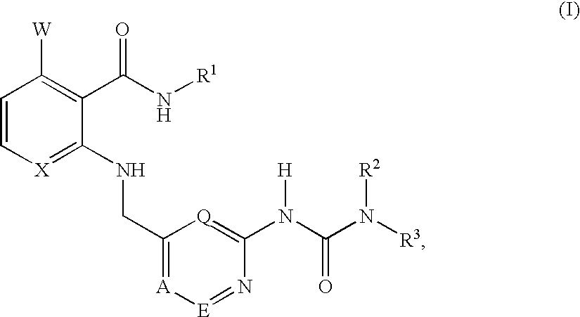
C1=C[X]=C(NCC2=[A][E]=NC(N(C(N([R3])[R2])=O)[H])=[Q]2)C(C(N[R1])=O)=C1[W]
